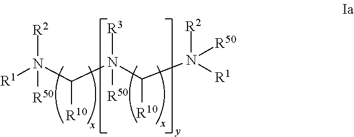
N([R1])(C(N(C(N([R1])([R2])[R50])[R10])([R3])[R50])[R10])([R2])[R50]
